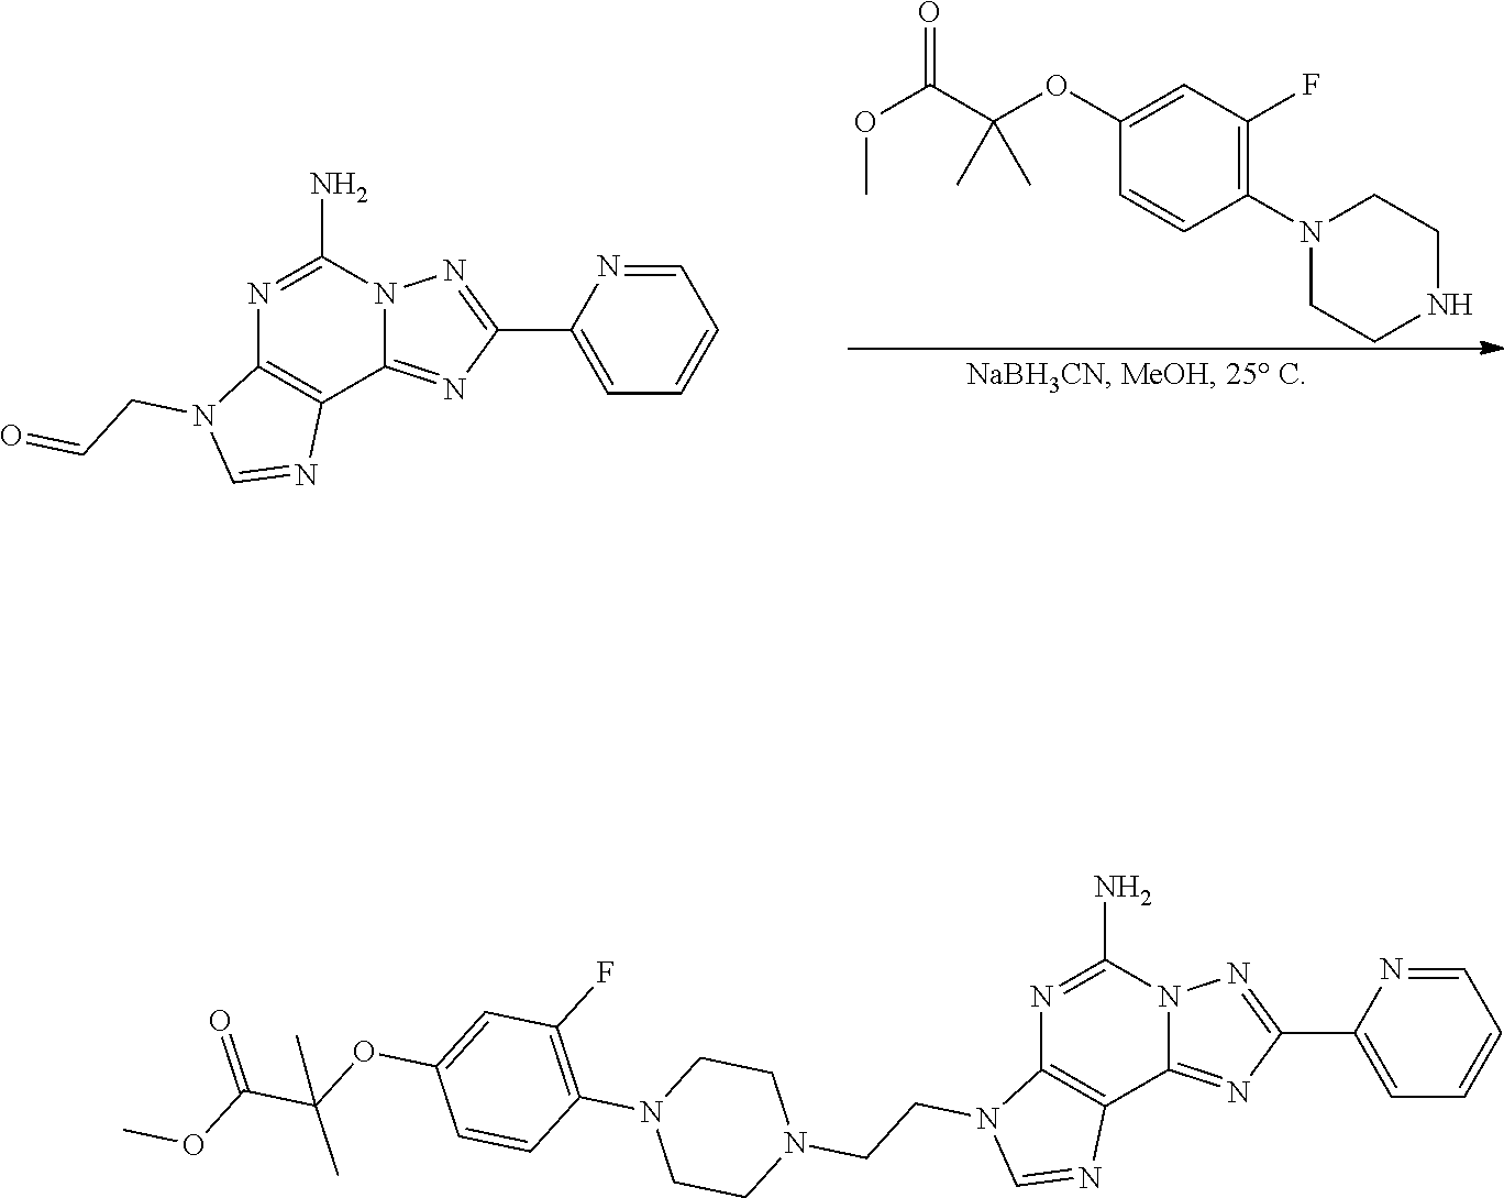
N1=C(N)N2C(=NC(C3=CC=CC=N3)=N2)C2=C1N(CC=O)C=N2.C1(N2CCNCC2)=C(F)C=C(OC(C(OC)=O)(C)C)C=C1.N1=C(N)N2C(=NC(C3=CC=CC=N3)=N2)C2=C1N(CCN1CCN(C3=C(F)C=C(OC(C(OC)=O)(C)C)C=C3)CC1)C=N2
